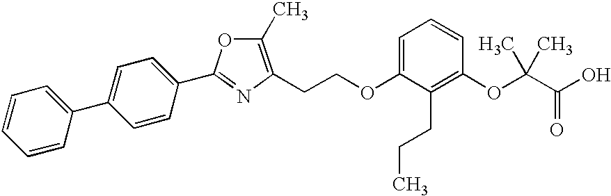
C1=CC=CC(C2=CC=C(C3=NC(CCOC4=CC=CC(OC(C(O)=O)(C)C)=C4CCC)=C(C)O3)C=C2)=C1
